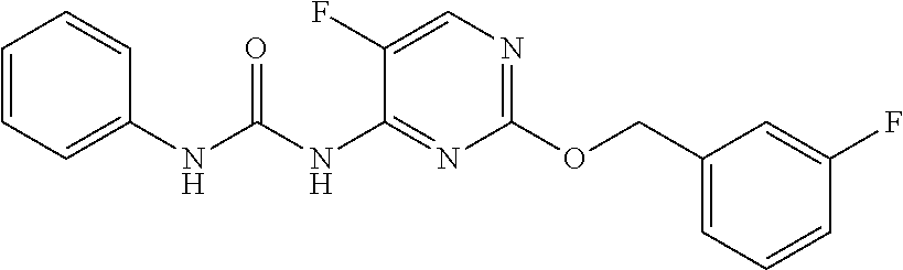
N(C1=NC(OCC2=CC=CC(F)=C2)=NC=C1F)C(NC1=CC=CC=C1)=O
